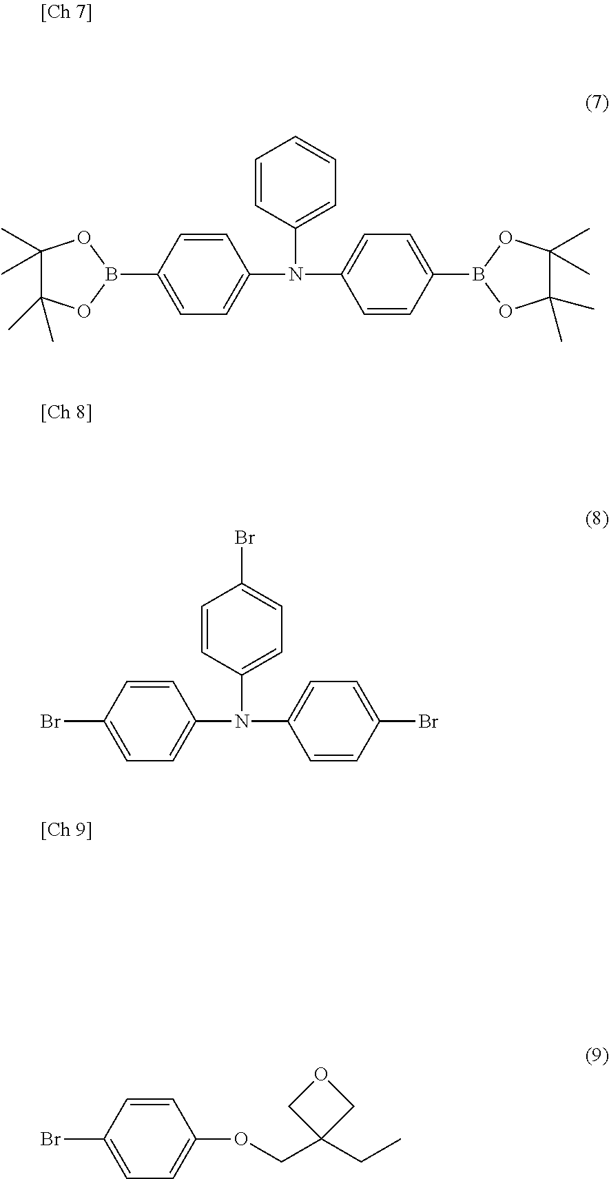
C1(C)(C)C(C)(C)OB(C2=CC=C(N(C3=CC=CC=C3)C3=CC=C(B4OC(C)(C)C(C)(C)O4)C=C3)C=C2)O1.BrC1=CC=C(N(C2=CC=C(Br)C=C2)C2=CC=C(Br)C=C2)C=C1.BrC1=CC=C(OCC2(CC)COC2)C=C1
